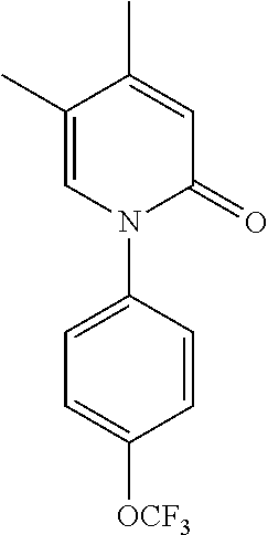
C1=C(C)C(C)=CN(C2=CC=C([OCF3])C=C2)C1=O
